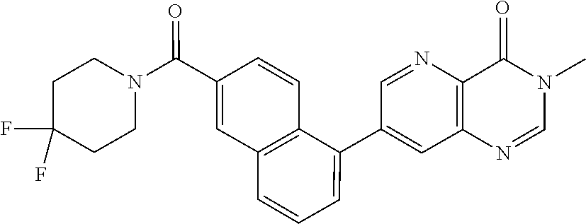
C1(C2=CC=CC3=C2C=CC(C(N2CCC(F)(F)CC2)=O)=C3)=CC2=C(N=C1)C(=O)N(C)C=N2
